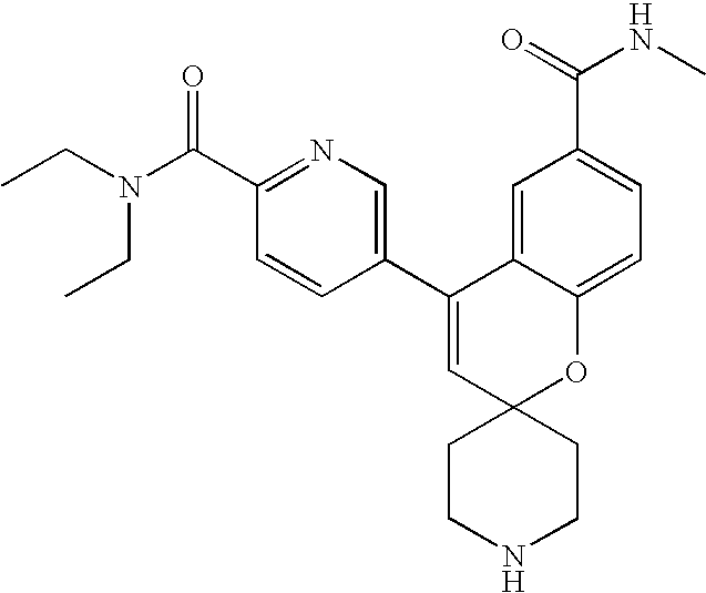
CCN(C(C1=NC=C(C2=CC3(OC4=CC=C(C(=O)NC)C=C24)CCNCC3)C=C1)=O)CC
